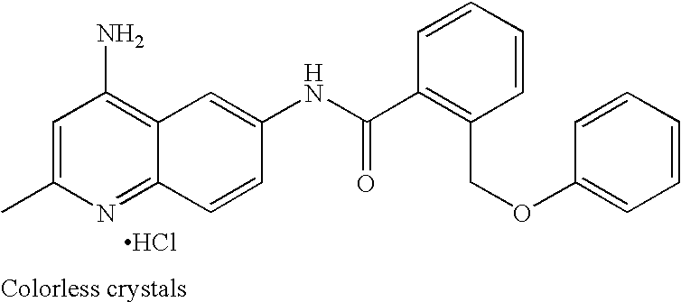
CC1=CC(N)=C2C(=N1)C=CC(NC(C1=C(COC3=CC=CC=C3)C=CC=C1)=O)=C2.Cl
